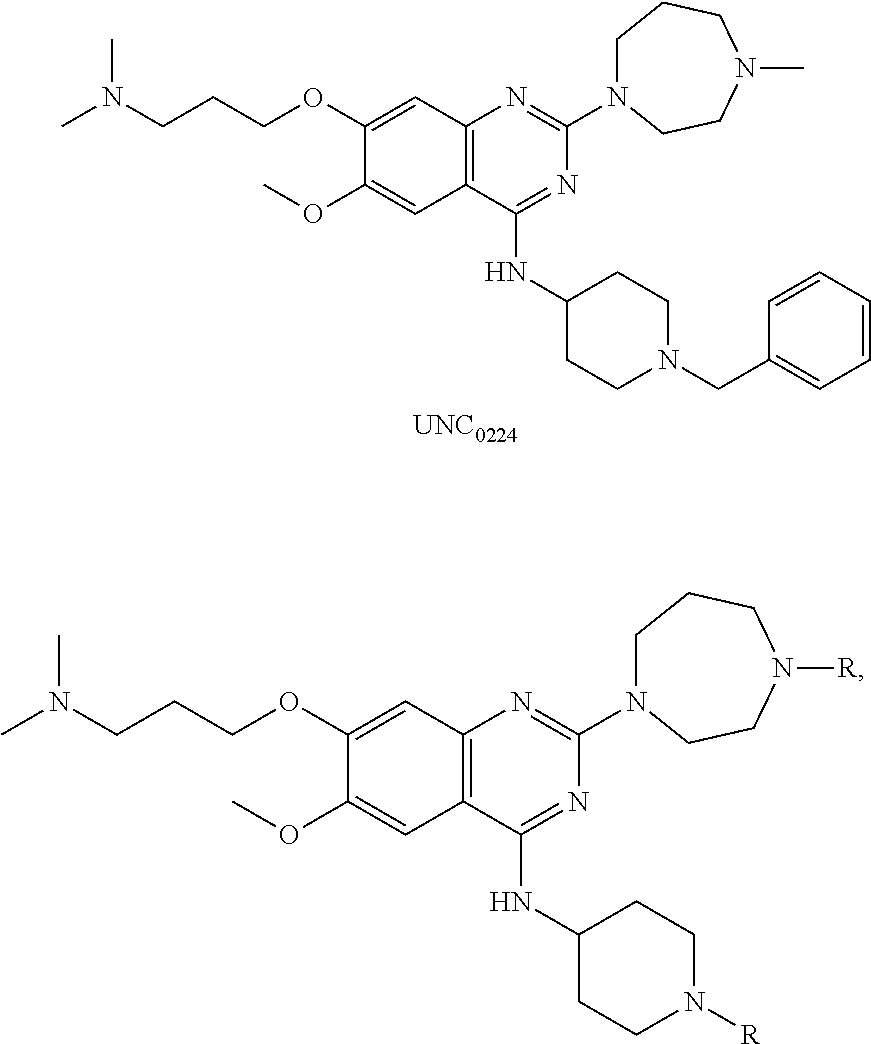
C12=C(C(NC3CCN(CC4=CC=CC=C4)CC3)=NC(N3CCCN(C)CC3)=N1)C=C(OC)C(OCCCN(C)C)=C2.[UNC0224].C12=C(C(NC3CCN([R])CC3)=NC(N3CCCN([R])CC3)=N1)C=C(OC)C(OCCCN(C)C)=C2
